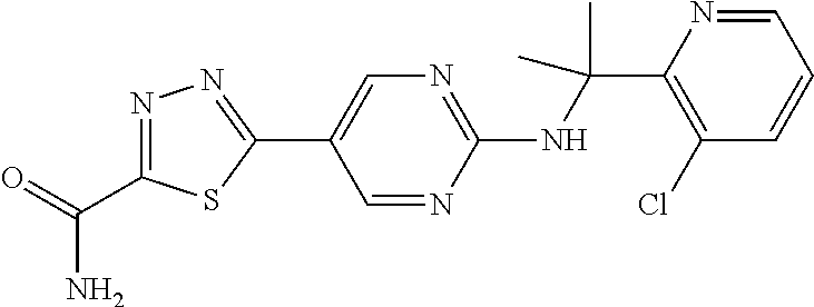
C1(NC(C2=C(Cl)C=CC=N2)(C)C)=NC=C(C2=NN=C(C(=O)N)S2)C=N1
